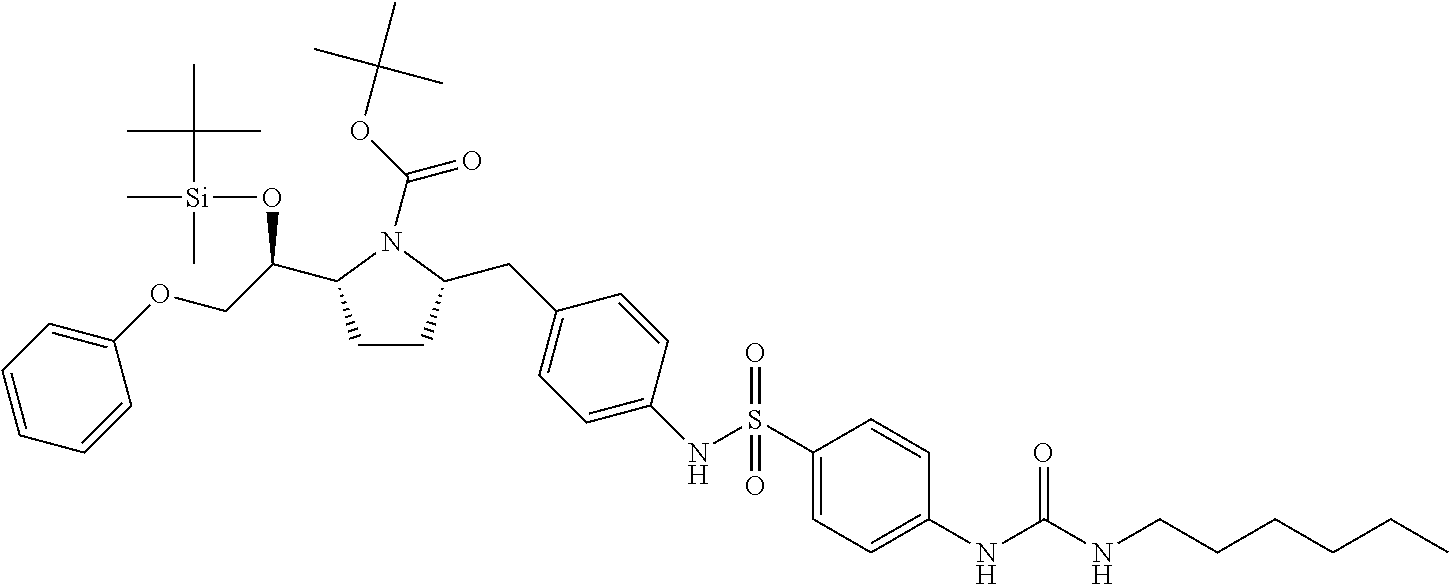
C1(OCC(C2CCC(CC3=CC=C(NS(=O)(=O)C4=CC=C(NC(NCCCCCC)=O)C=C4)C=C3)N2C(=O)OC(C)(C)C)O[Si](C)(C(C)(C)C)C)=CC=CC=C1
